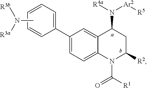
C1(C2=CC=CC=C2)=CC=C2C(=C1)C(N([R4a])[Ar2][R5])CC([R2])N2C([R1])=O.CN([R3b])[R3a]
